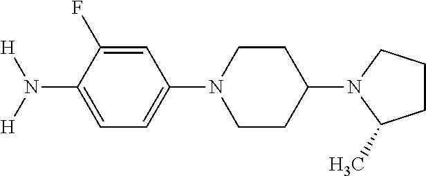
C1(N2CCC(N3C(C)CCC3)CC2)=CC=C(N([H])[H])C(F)=C1
